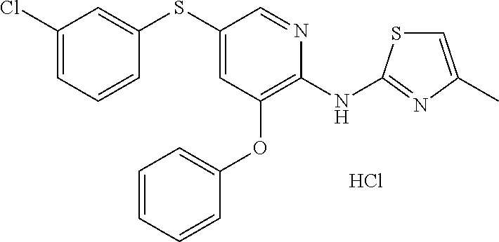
C1(SC2=CC(Cl)=CC=C2)=CC(OC2=CC=CC=C2)=C(NC2=NC(C)=CS2)N=C1.Cl
